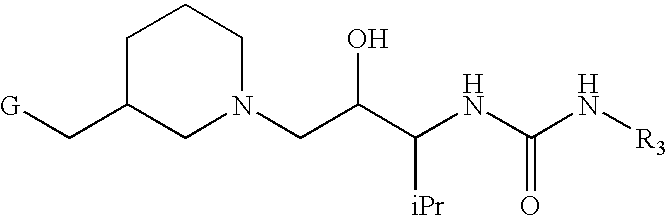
C1C(C[G])CN(CC(C(NC(N[R3])=O)[iPr])O)CC1
